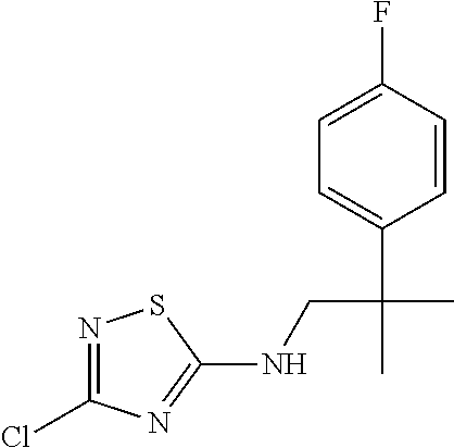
N1=C(Cl)N=C(NCC(C)(C2=CC=C(F)C=C2)C)S1
